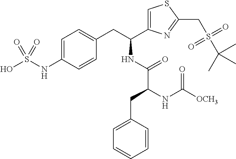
C1=C(NS(O)(=O)=O)C=CC(CC(NC(=O)C(NC(=O)[OCH3])CC2=CC=CC=C2)C2=CSC(CS(C(C)(C)C)(=O)=O)=N2)=C1
